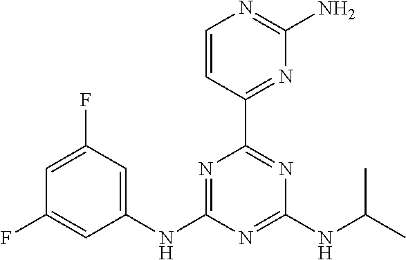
C1(NC2=NC(C3=NC(N)=NC=C3)=NC(NC(C)C)=N2)=CC(F)=CC(F)=C1
